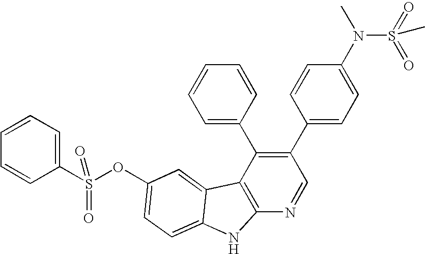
O(C1=CC=C2C(=C1)C1=C(N=CC(C3=CC=C(N(S(=O)(=O)C)C)C=C3)=C1C1=CC=CC=C1)N2)S(C1=CC=CC=C1)(=O)=O
